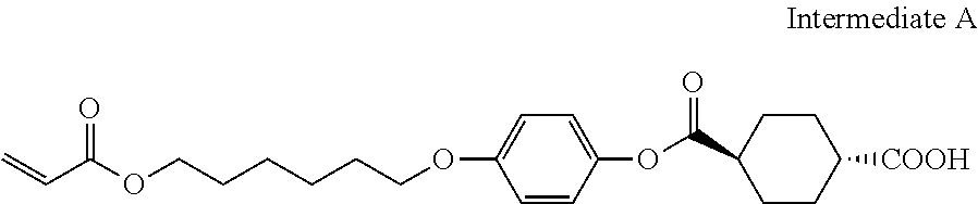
O=C(OCCCCCCOC1=CC=C(OC(C2CCC([COOH])CC2)=O)C=C1)C=C
